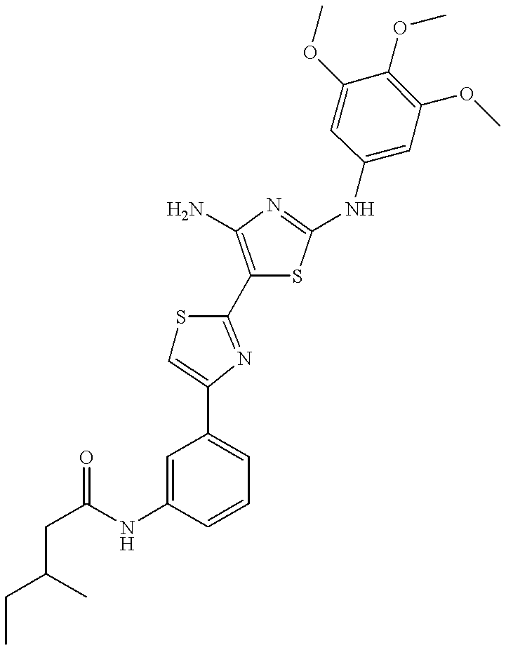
C(NC1=CC(C2=CSC(C3=C(N)N=C(NC4=CC(OC)=C(OC)C(OC)=C4)S3)=N2)=CC=C1)(=O)CC(CC)C
